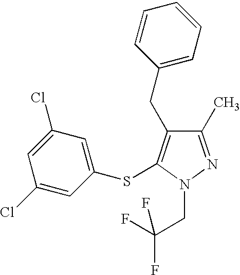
C1(C)=NN(CC(F)(F)F)C(SC2=CC(Cl)=CC(Cl)=C2)=C1CC1=CC=CC=C1
